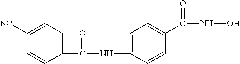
C1([NC])=CC=C(C(NC2=CC=C(C(NO)=O)C=C2)=O)C=C1
